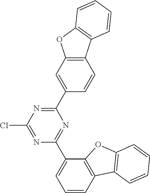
C1=CC2=C(C=C1C1=NC(Cl)=NC(C3=CC=CC4=C3OC3=C4C=CC=C3)=N1)OC1=C2C=CC=C1
